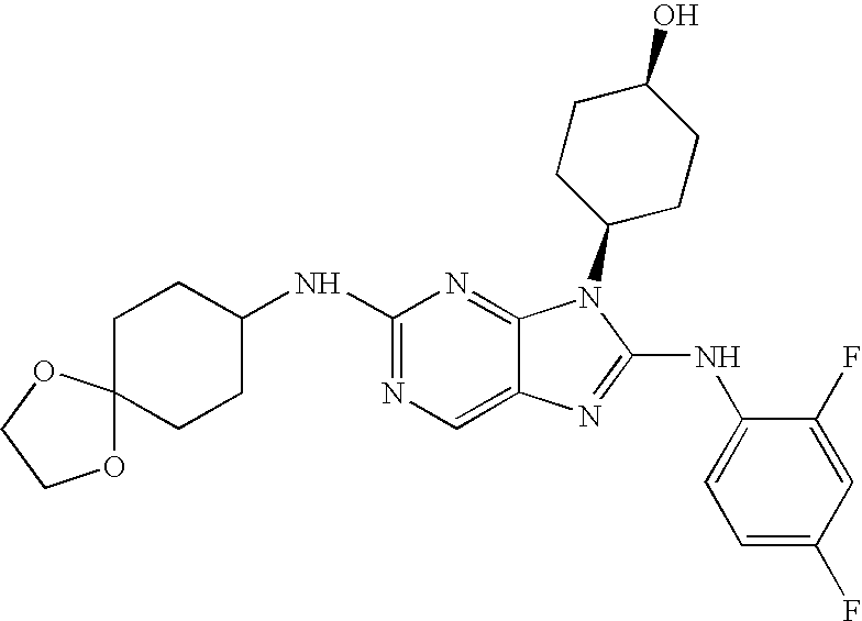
N1=C(NC2CCC3(CC2)OCCO3)N=C2C(=C1)N=C(NC1=CC=C(F)C=C1F)N2C1CCC(O)CC1
